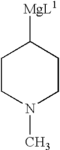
C1CN(C)CCC1[MgL1]
